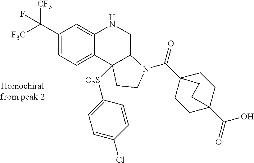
C1(C([F3C])([CF3])F)=CC=C2C(=C1)NCC1N(C(=O)C34CCC(C(=O)O)(CC3)CC4)CCC21[O2S]C1=CC=C(Cl)C=C1
